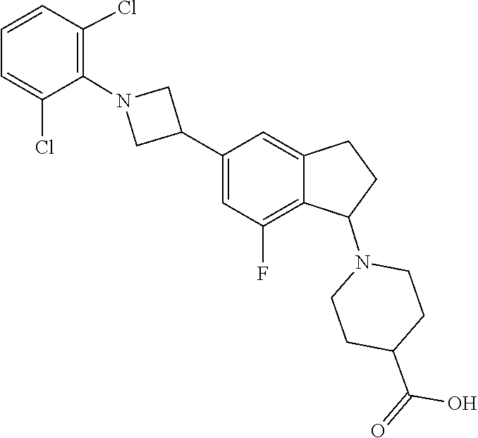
C1(C(=O)O)CCN(C2C3=C(F)C=C(C4CN(C5=C(Cl)C=CC=C5Cl)C4)C=C3CC2)CC1
